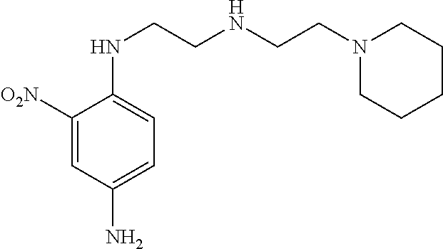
C1([O2N])=CC(N)=CC=C1NCCNCCN1CCCCC1
